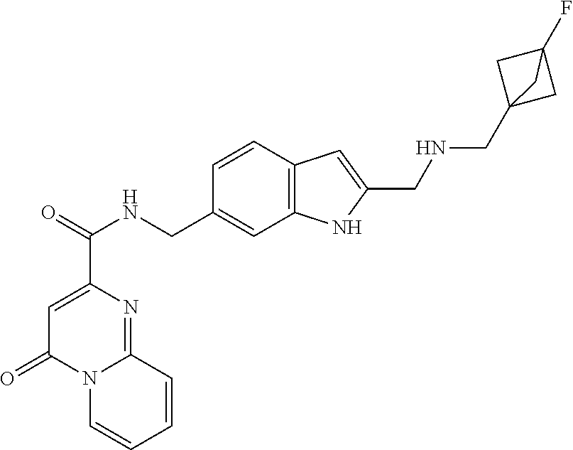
C1=C(C(=O)NCC2=CC3=C(C=C2)C=C(CNCC24CC(F)(C2)C4)N3)N=C2N(C1=O)C=CC=C2
